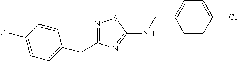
N1=C(CC2=CC=C(Cl)C=C2)N=C(NCC2=CC=C(Cl)C=C2)S1
